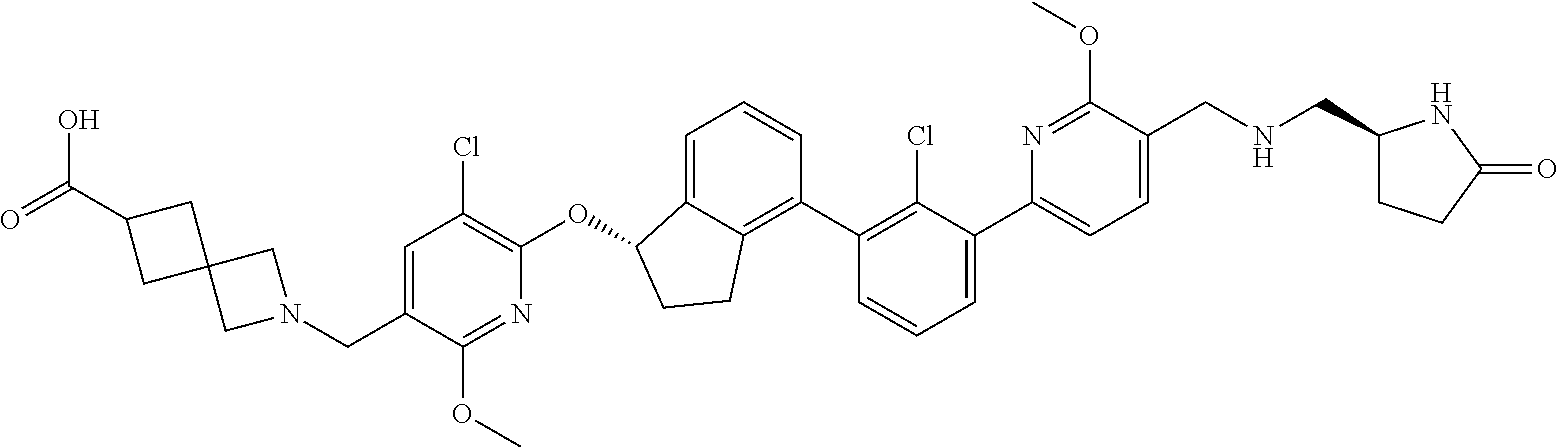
C(C1=CC(Cl)=C(OC2C3=CC=CC(C4=C(Cl)C(C5=CC=C(CNCC6CCC(=O)N6)C(OC)=N5)=CC=C4)=C3CC2)N=C1OC)N1CC2(C1)CC(C(=O)O)C2
